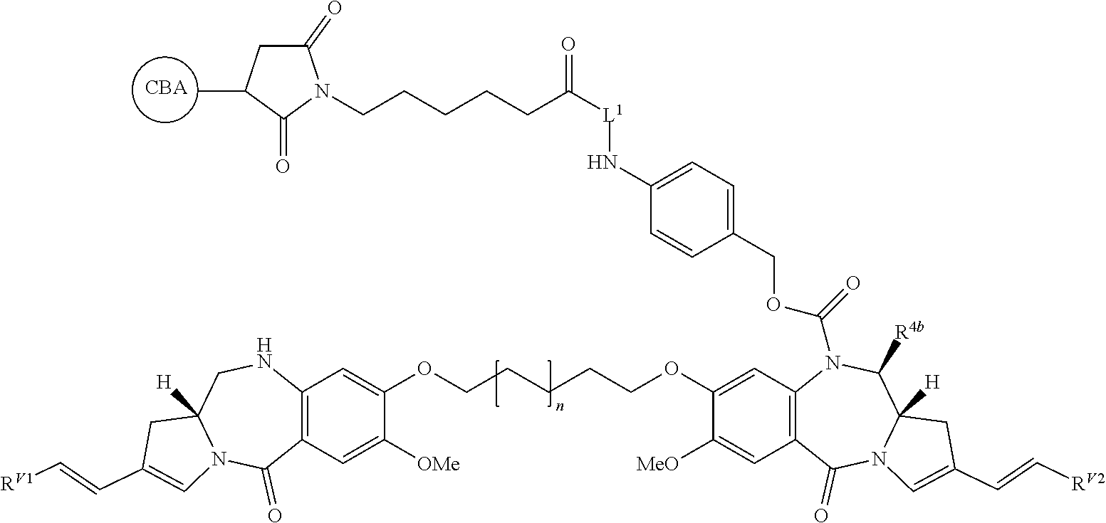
[CBA].C12=C(C=C([OMe])C(OCCCCCOC3=CC4=C(C=C3[MeO])C(=O)N3C([H])(C([R4b])N4C(=O)OCC4=CC=C(N[L1]C(=O)CCCCCN5C(=O)CC(C)C5=O)C=C4)CC(C=C[RV2])=C3)=C1)C(=O)N1C([H])(CN2)CC(C=C[RV1])=C1
